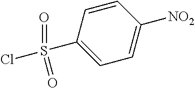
C1=CC(S(Cl)(=O)=O)=CC=C1[NO2]
